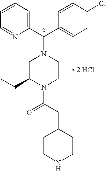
C(C1=CC=C(Cl)C=C1)(N1CC(C(C)C)N(C(CC2CCNCC2)=O)CC1)C1=CC=CC=N1.[ 2 HCl]
